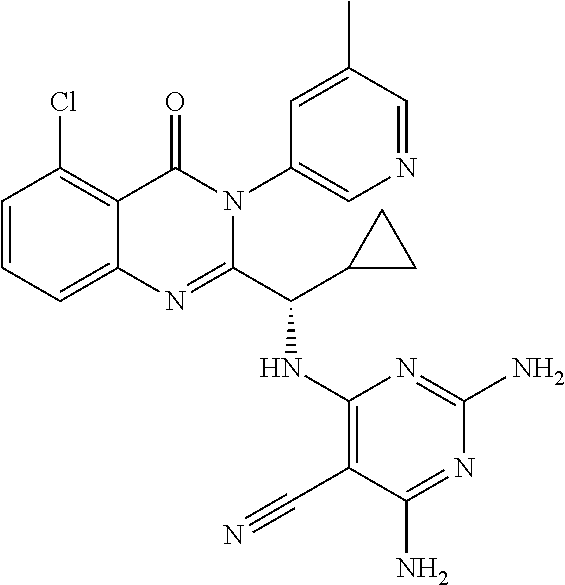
C1=CC=C2C(=C1Cl)C(=O)N(C1=CN=CC(C)=C1)C(C(C1CC1)NC1=C(C#N)C(N)=NC(N)=N1)=N2
